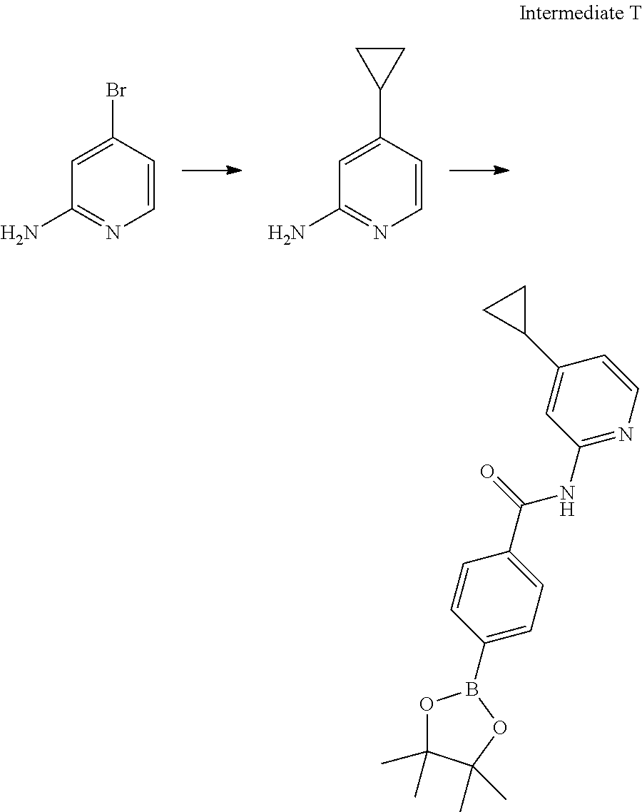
C1=C(Br)C=CN=C1N.C1=C(C2CC2)C=CN=C1N.C1=CC(C(NC2=NC=CC(C3CC3)=C2)=O)=CC=C1B1OC(C)(C)C(C)(C)O1
